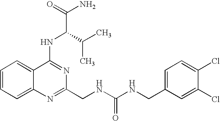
C1=CC=C2C(=C1)C(NC(C(C)C)C(N)=O)=NC(CNC(NCC1=CC=C(Cl)C(Cl)=C1)=O)=N2
